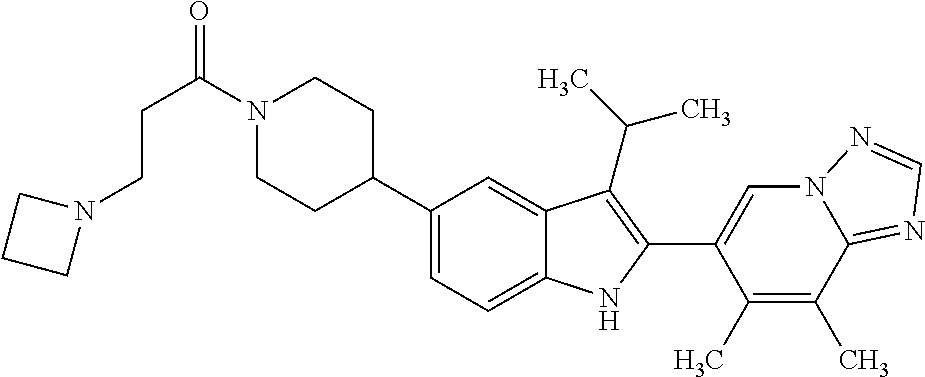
C(C(=O)N1CCC(C2=CC=C3C(=C2)C(C(C)C)=C(C2=CN4C(=NC=N4)C(C)=C2C)N3)CC1)CN1CCC1
